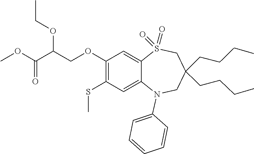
C1=C2S(=O)(=O)CC(CCCC)(CCCC)CN(C3=CC=CC=C3)C2=CC(SC)=C1OCC(C(OC)=O)OCC
